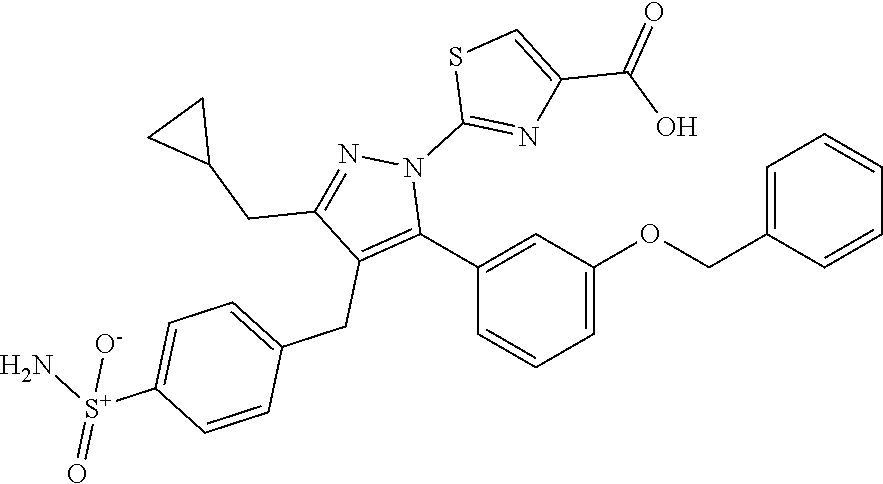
C1(C2=C(CC3=CC=C([S+](N)(=O)[O-])C=C3)C(CC3CC3)=NN2C2=NC(C(=O)O)=CS2)=CC(OCC2=CC=CC=C2)=CC=C1
